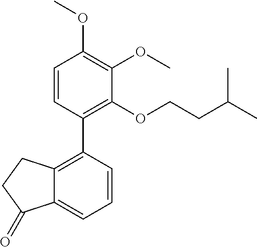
C1=CC(C2=C3C(=CC=C2)C(=O)CC3)=C(OCCC(C)C)C(OC)=C1OC
